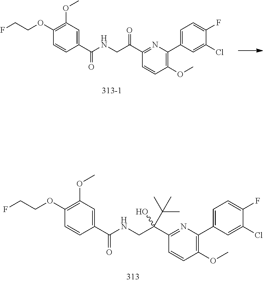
C1(C(CNC(=O)C2=CC(OC)=C(OCCF)C=C2)(O)C(C)(C)C)=NC(C2=CC=C(F)C(Cl)=C2)=C(OC)C=C1.C1(C(CNC(=O)C2=CC(OC)=C(OCCF)C=C2)=O)=NC(C2=CC=C(F)C(Cl)=C2)=C(OC)C=C1
